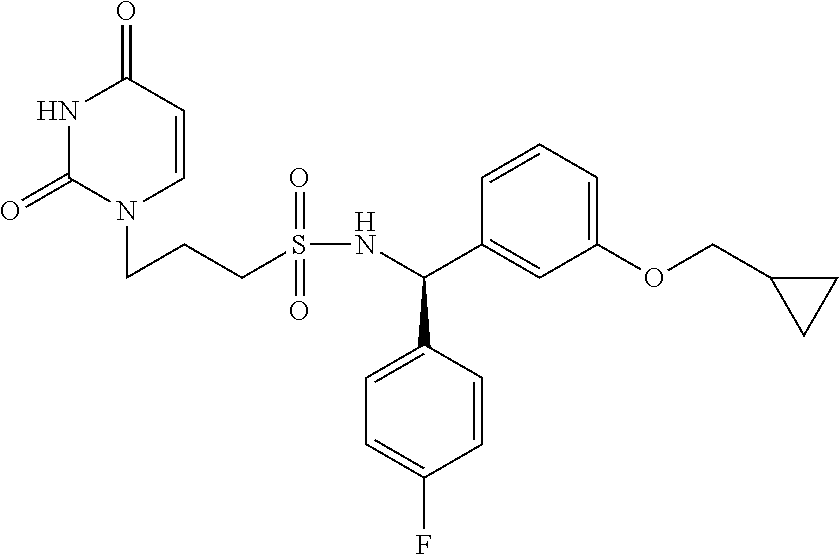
N1C(=O)N(CCCS(NC(C2=CC(OCC3CC3)=CC=C2)C2=CC=C(F)C=C2)(=O)=O)C=CC1=O
